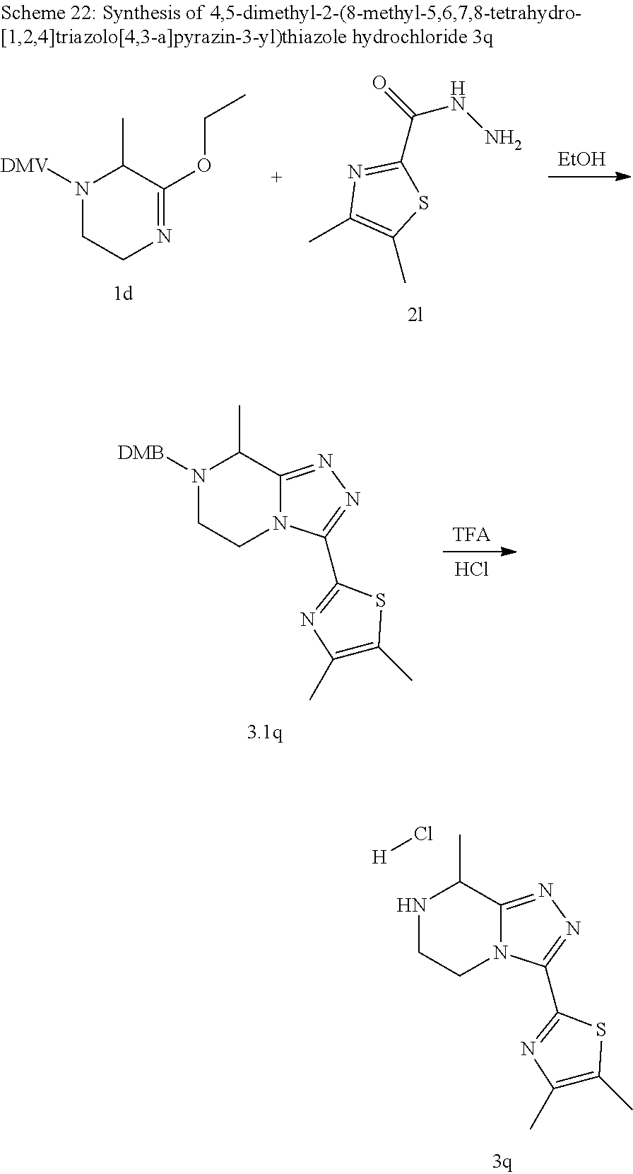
[TFA].Cl.N1([DMB])CCN2C(=NN=C2C2=NC(C)=C(C)S2)C1C.N1CCN2C(=NN=C2C2=NC(C)=C(C)S2)C1C.[H]Cl.N1([DMV])CCN=C(OCC)C1C.CC1=C(C)SC(C(=O)NN)=N1.[EtOH]
